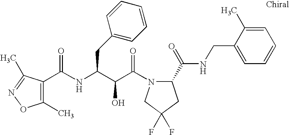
C(C(N1C(C(NCC2=CC=CC=C2C)=O)CC(F)(F)C1)=O)(O)C(CC1=CC=CC=C1)NC(=O)C1=C(C)ON=C1C
